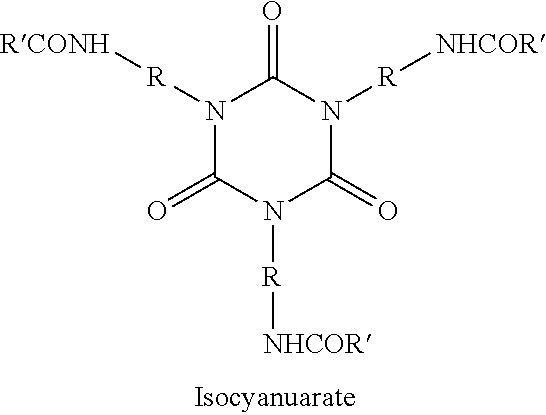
C1(=O)N([R][NHCOR])C(=O)N([R][NHCOR])C(=O)N1[R][RCONH]
